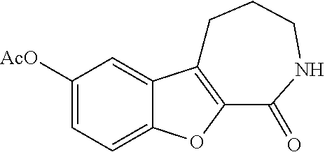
C1([AcO])=CC=C2C(=C1)C1=C(O2)C(=O)NCCC1
